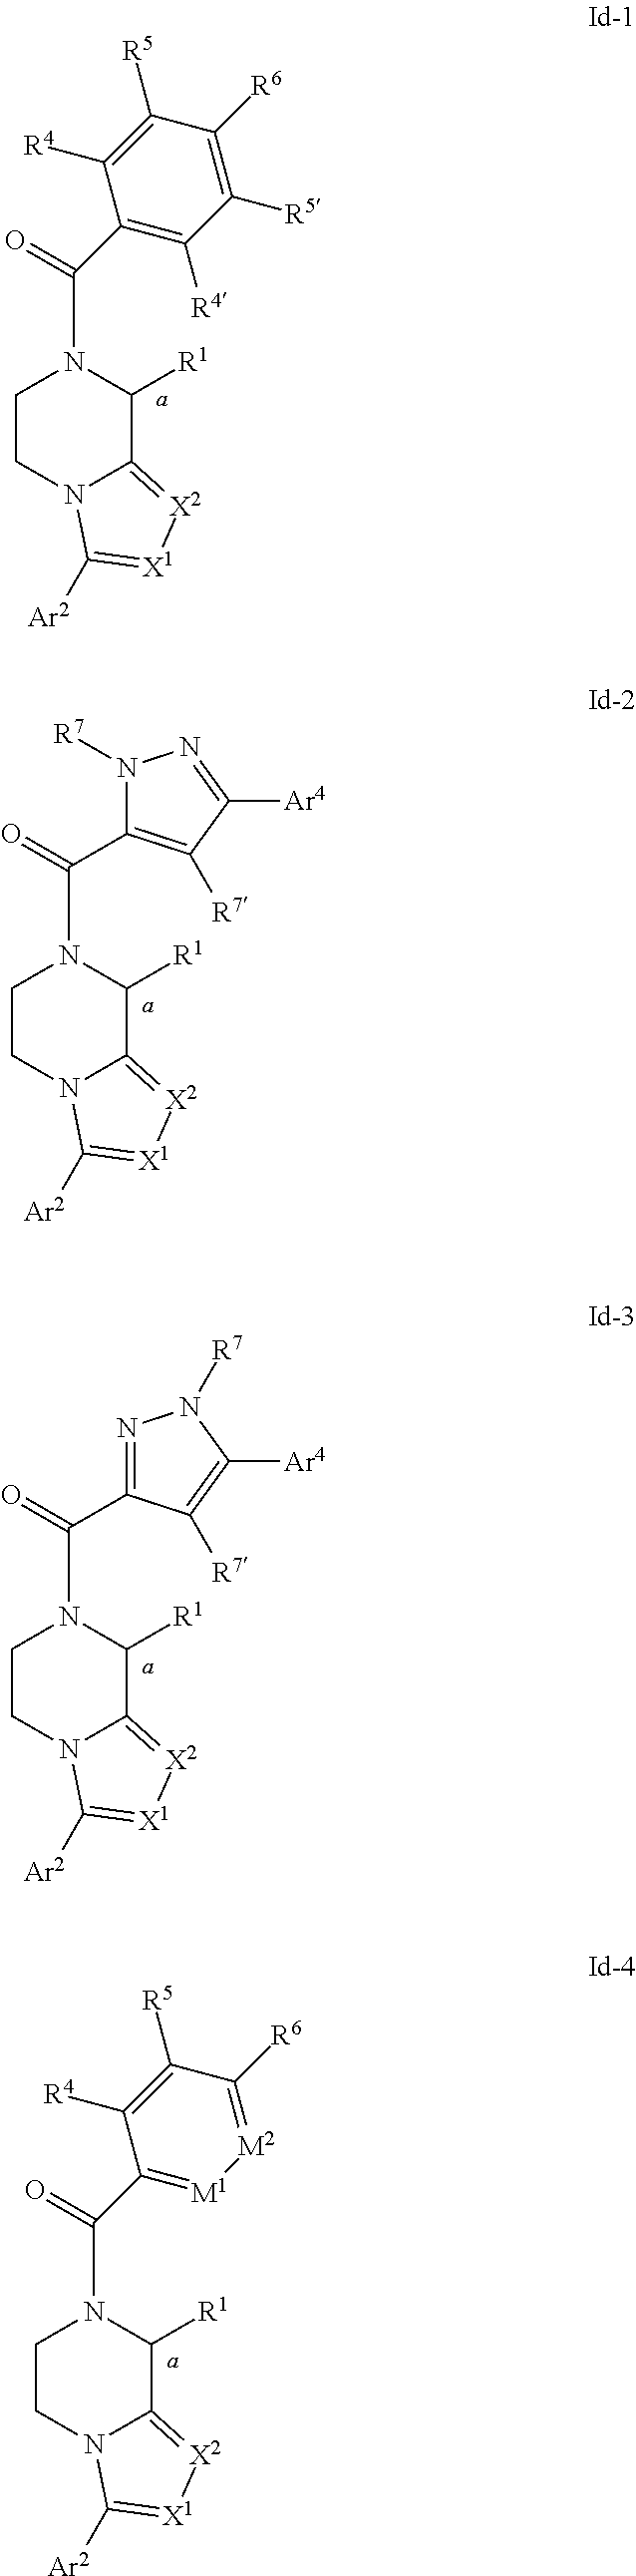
C1CN2C(=[X2][X1]=C2[Ar2])C([R1])N1C(C1=C([R4])C([R5])=C([R6])C([R5])=C1[R4])=O.C1CN2C(=[X2][X1]=C2[Ar2])C([R1])N1C(C1=C([R7])C([Ar4])=NN1[R7])=O.C1CN2C(=[X2][X1]=C2[Ar2])C([R1])N1C(C1=NN([R7])C([Ar4])=C1[R7])=O.C1CN2C(=[X2][X1]=C2[Ar2])C([R1])N1C(C1=[M1][M2]=C([R6])C([R5])=C1[R4])=O
